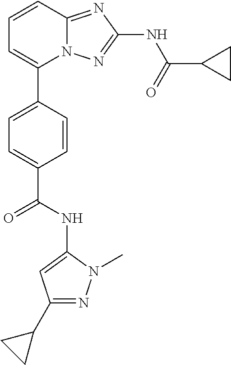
C1=CC2=NC(NC(=O)C3CC3)=NN2C(C2=CC=C(C(NC3=CC(C4CC4)=NN3C)=O)C=C2)=C1
